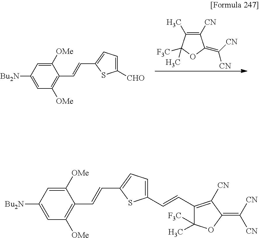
C1([OMe])=CC([Bu2N])=CC([OMe])=C1C=CC1=CC=C([CHO])S1.C1([CN])=C(C)C([F3C])(C)OC1=C([CN])[CN].C1([OMe])=CC([Bu2N])=CC([OMe])=C1C=CC1=CC=C(C=CC2=C([CN])C(=C([CN])[CN])OC2([F3C])C)S1
